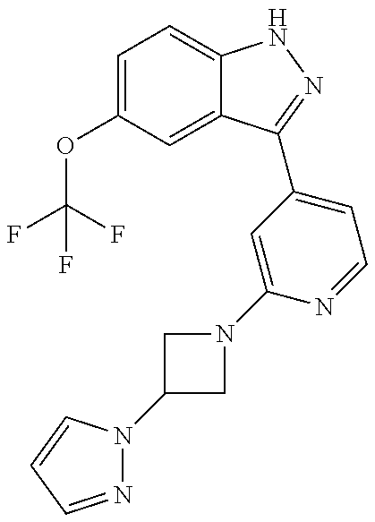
C1(OC(F)(F)F)=CC=C2C(=C1)C(C1=CC=NC(N3CC(N4N=CC=C4)C3)=C1)=NN2
